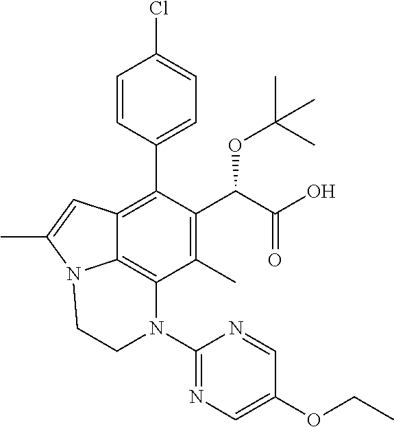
C1=CC(C2=C3C4=C(C(C)=C2C(C(=O)O)OC(C)(C)C)N(C2=NC=C(OCC)C=N2)CCN4C(C)=C3)=CC=C1Cl
